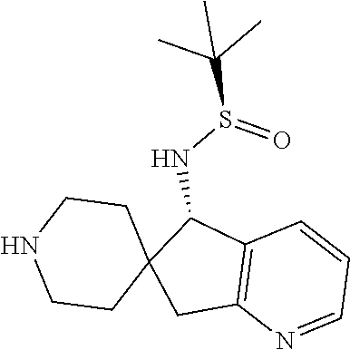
C12(CCNCC1)CC1=C(C2NS(C(C)(C)C)=O)C=CC=N1
